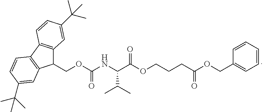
C1(COC(NC(C(OCCCC(=O)OCC2=CC=CC=C2)=O)C(C)C)=O)C2=C(C3=C1C=C(C(C)(C)C)C=C3)C=CC(C(C)(C)C)=C2
